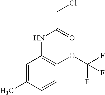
C1=C(C)C=CC(OC(F)(F)F)=C1NC(CCl)=O
